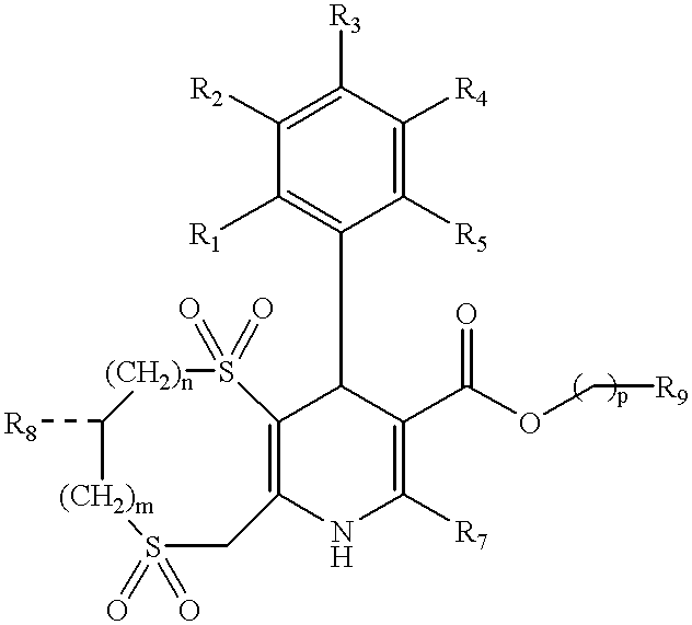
S1(=O)(=O)CC2=C(S(=O)(=O)[(CH2)n]C([R8])[(CH2)m]1)C(C1=C([R1])C([R2])=C([R3])C([R4])=C1[R5])C(C(OC[R9])=O)=C([R7])N2
